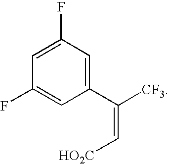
C1(C([CF3])=C[HO2C])=CC(F)=CC(F)=C1
